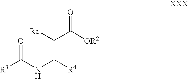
[R3]C(NC([R4])C([Ra])C([OR2])=O)=O
